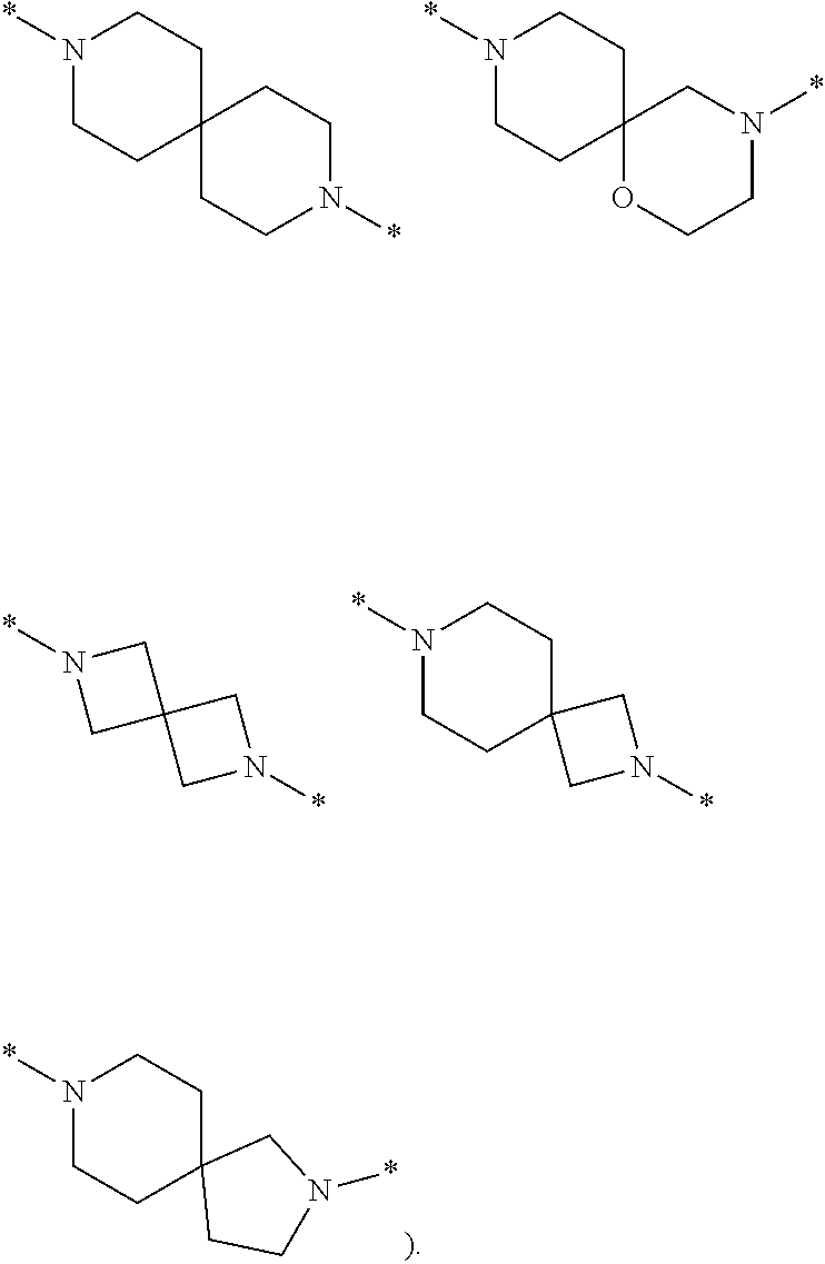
N1(*)CCC2(CC1)CCN(*)CC2.N1(*)CCC2(CC1)OCCN(*)C2.N1(*)CC2(C1)CN(*)C2.C12(CN(*)C1)CCN(*)CC2.C12(CCN(*)CC1)CCN(*)C2
